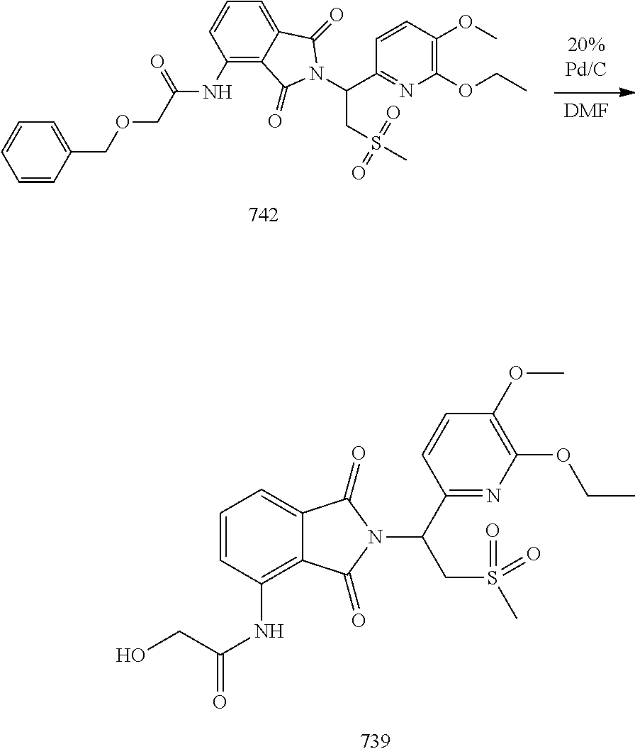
C1=CC(NC(=O)CO)=C2C(=C1)C(=O)N(C(CS(=O)(C)=O)C1=NC(OCC)=C(OC)C=C1)C2=O.[DMF].C1(NC(COCC2=CC=CC=C2)=O)=C2C(=CC=C1)C(=O)N(C(C1=NC(OCC)=C(OC)C=C1)CS(C)(=O)=O)C2=O
